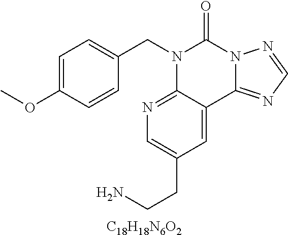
[C18H18N6O2].C1=C(OC)C=CC(CN2C3=NC=C(CCN)C=C3C3=NC=NN3C2=O)=C1
